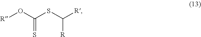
[R]OC(SC([R])[R])=S
